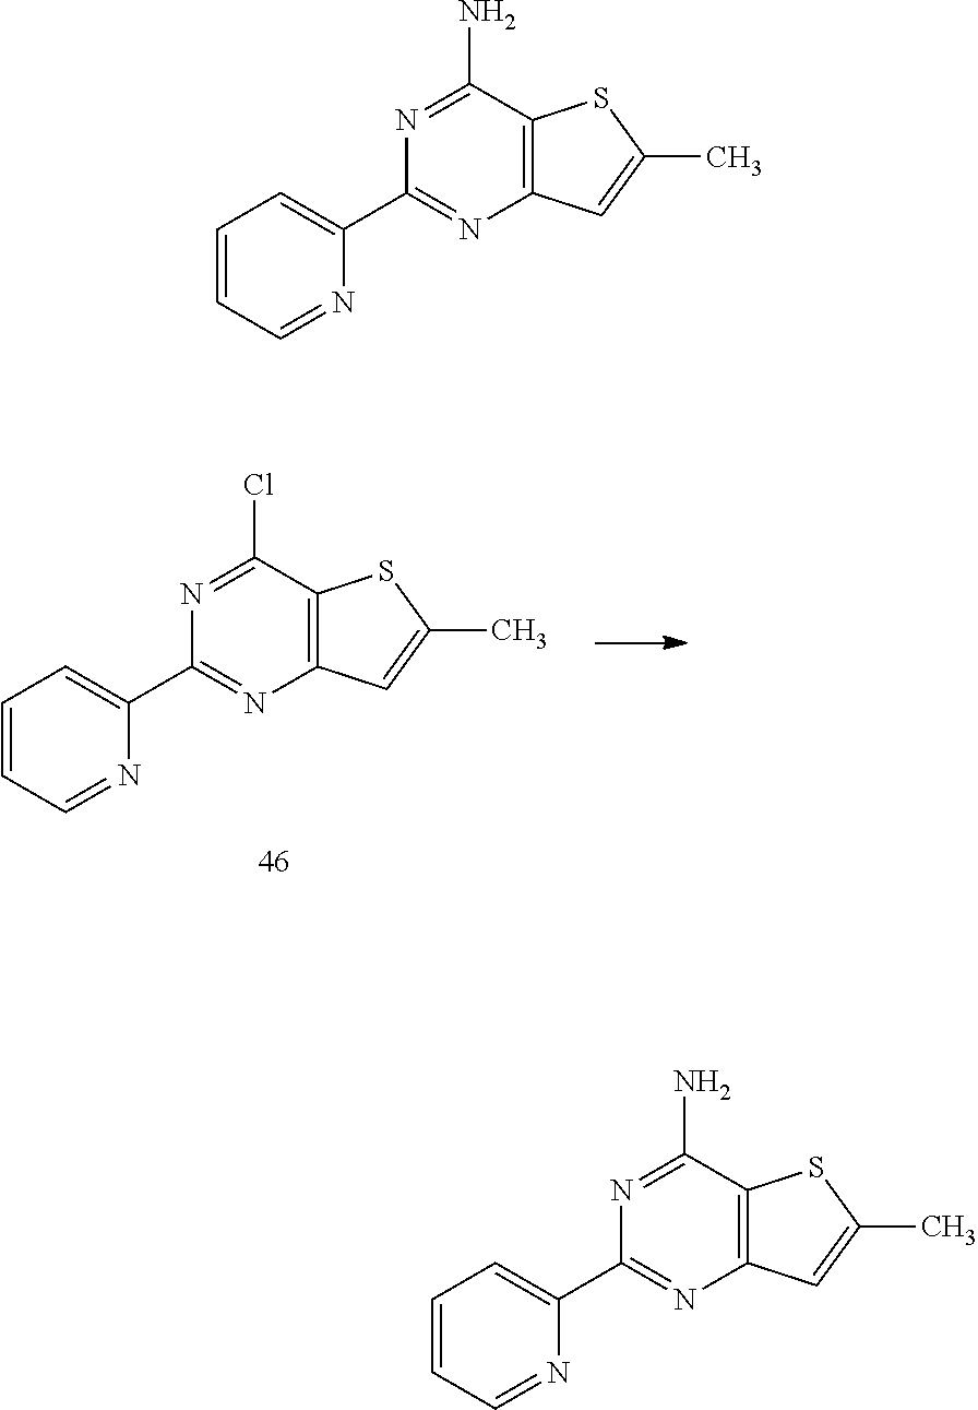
C1(C2=CC=CC=N2)=NC2=C(C(Cl)=N1)SC(C)=C2.C1(C2=CC=CC=N2)=NC2=C(C(N)=N1)SC(C)=C2.C1(C2=CC=CC=N2)=NC2=C(C(N)=N1)SC(C)=C2
